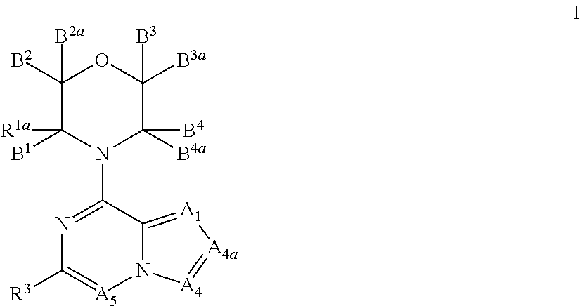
N12C(=[A1][A4a]=[A4]1)C(N1C([B4a])([B4])C([B3a])([B3])OC([B2])([B2a])C1([B1])[R1a])=NC([R3])=[A5]2
